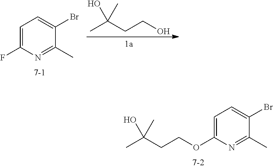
C1=C(F)N=C(C)C(Br)=C1.CC(CCO)(C)O.C1=C(OCCC(C)(C)O)N=C(C)C(Br)=C1
